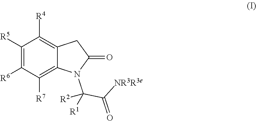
C1([R5])=C([R6])C([R7])=C2C(=C1[R4])CC(=O)N2C([R1])(C([NR3R3e])=O)[R2]
